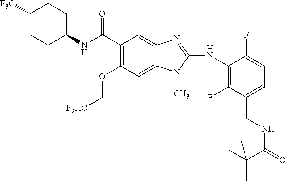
C1([F3C])CCC(NC(C2=C(OC[F2HC])C=C3C(=C2)N=C(NC2=C(F)C(CNC(=O)C(C)(C)C)=CC=C2F)N3C)=O)CC1
